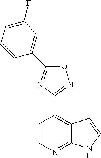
C1=CN=C2C(=C1C1=NOC(C3=CC(F)=CC=C3)=N1)C=CN2
